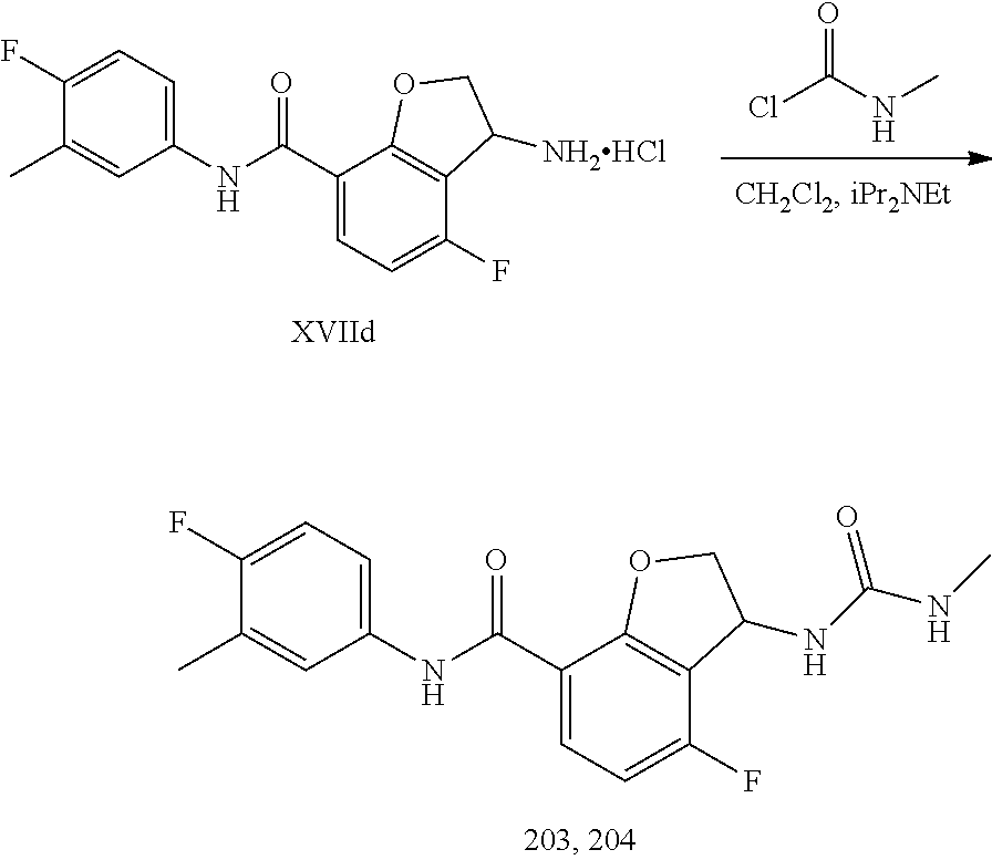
C1(C)=CC(NC(C2=CC=C(F)C3=C2OCC3NC(NC)=O)=O)=CC=C1F.ClC(NC)=O.C1(C)=CC(NC(C2=CC=C(F)C3=C2OCC3[NH2HCl])=O)=CC=C1F
